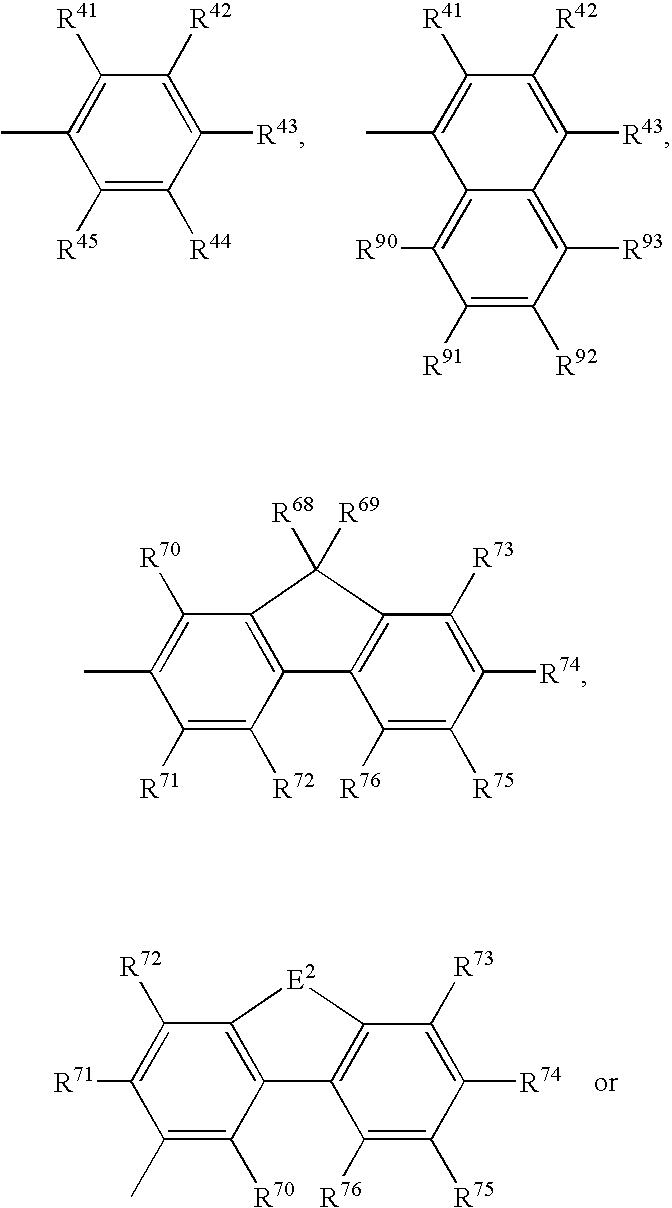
C1([R72])=C([R71])C(C)=C([R70])C2=C1[E2]C1=C2C([R76])=C([R75])C([R74])=C1[R73].C1([R41])=C(C)C([R45])=C([R44])C([R43])=C1[R42].C1([R41])=C(C)C2=C([R90])C([R91])=C([R92])C([R93])=C2C([R43])=C1[R42].C1([R70])=C(C)C([R71])=C([R72])C2=C1C([R68])([R69])C1=C2C([R76])=C([R75])C([R74])=C1[R73]
